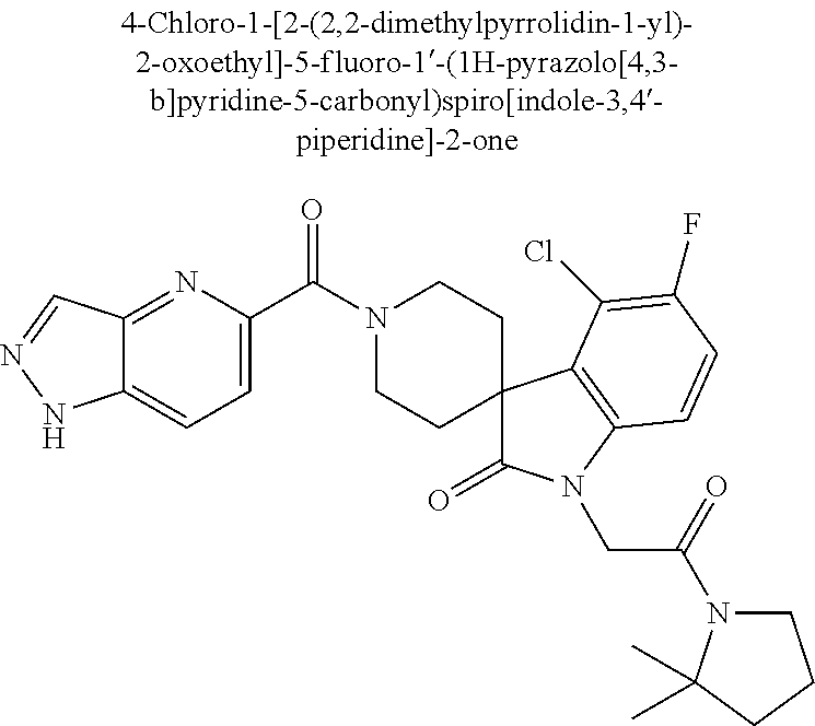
N1(C(C2=CC=C3C(=N2)C=NN3)=O)CCC2(CC1)C(=O)N(CC(N1CCCC1(C)C)=O)C1=C2C(Cl)=C(F)C=C1
